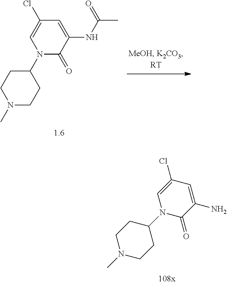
C1=C(NC(C)=O)C(=O)N(C2CCN(C)CC2)C=C1Cl.N1(C2CCN(C)CC2)C(=O)C(N)=CC(Cl)=C1
